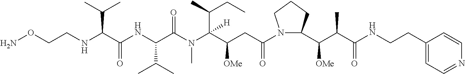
NOCCNC(C(NC(C(N(C(C(CC(N1C(C(C(C(NCCC2=CC=NC=C2)=O)C)[OMe])CCC1)=O)[OMe])(C(CC)C)[H])C)=O)C(C)C)=O)C(C)C
